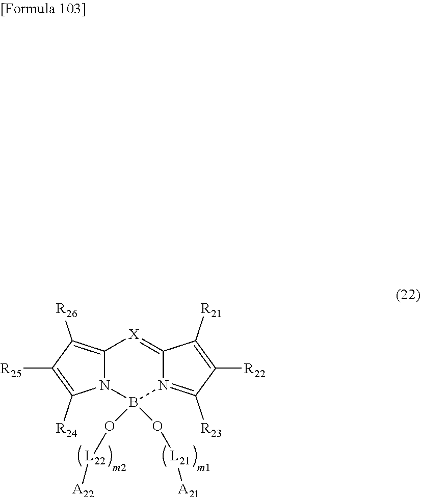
C12=C([R26])C([R25])=C([R24])N1B(O[L22][A22])(O[L21][A21])N1=C([R23])C([R22])=C([R21])C1=[X]2
